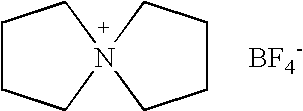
C1CCN2(C1)CCCC2.[BF4-]
